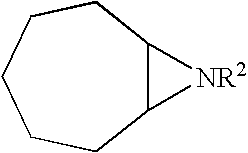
C12C([NR2]1)CCCCC2
